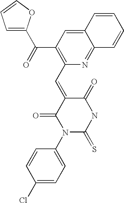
C1=C(C(=O)C2=C(C=C3C(=O)N(C4=CC=C(Cl)C=C4)C(=S)NC3=O)N=C3C(=C2)C=CC=C3)OC=C1
